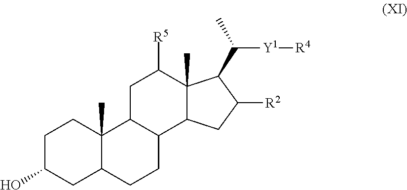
C1C(O)CC2C(C)(C1)C1C(CC2)C2C(C)(C([R5])C1)C(C(C)[Y1][R4])C([R2])C2
